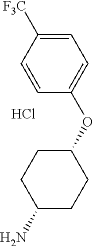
Cl.C1([F3C])=CC=C(OC2CCC(N)CC2)C=C1
